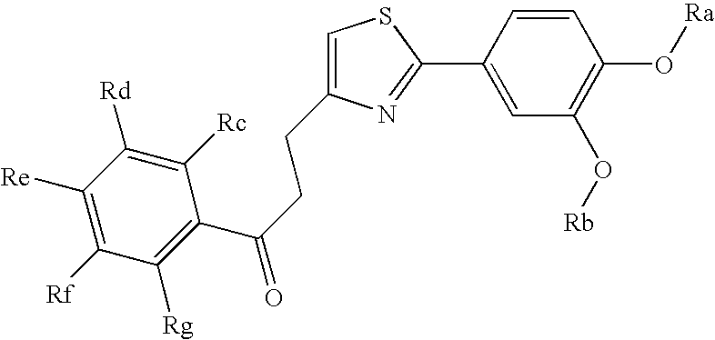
C1([Rf])=C([Re])C([Rd])=C([Rc])C(C(CCC2=CSC(C3=CC(O[Rb])=C(O[Ra])C=C3)=N2)=O)=C1[Rg]
